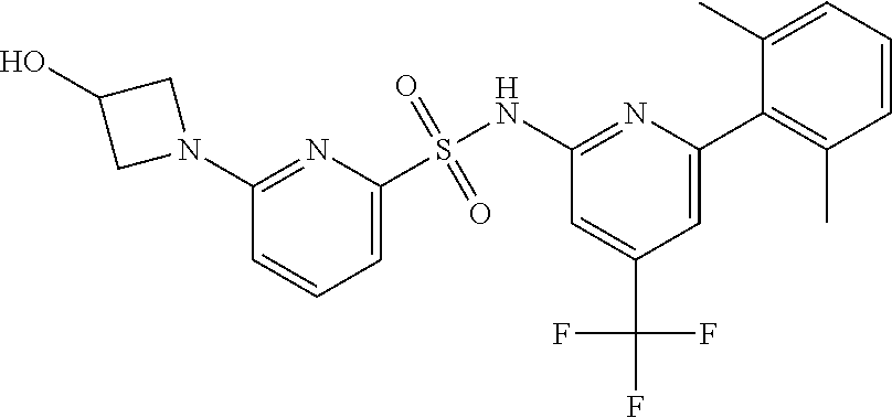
C1=C(S(NC2=NC(C3=C(C)C=CC=C3C)=CC(C(F)(F)F)=C2)(=O)=O)N=C(N2CC(O)C2)C=C1
